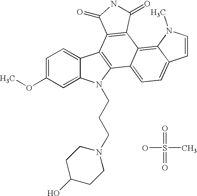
C12=CC(OC)=CC=C1C1=C(N2CCCN2CCC(O)CC2)C2=CC=C3C(=C2C2=C1C(=O)NC2=O)N(C)C=C3.O=S(O)(C)=O
